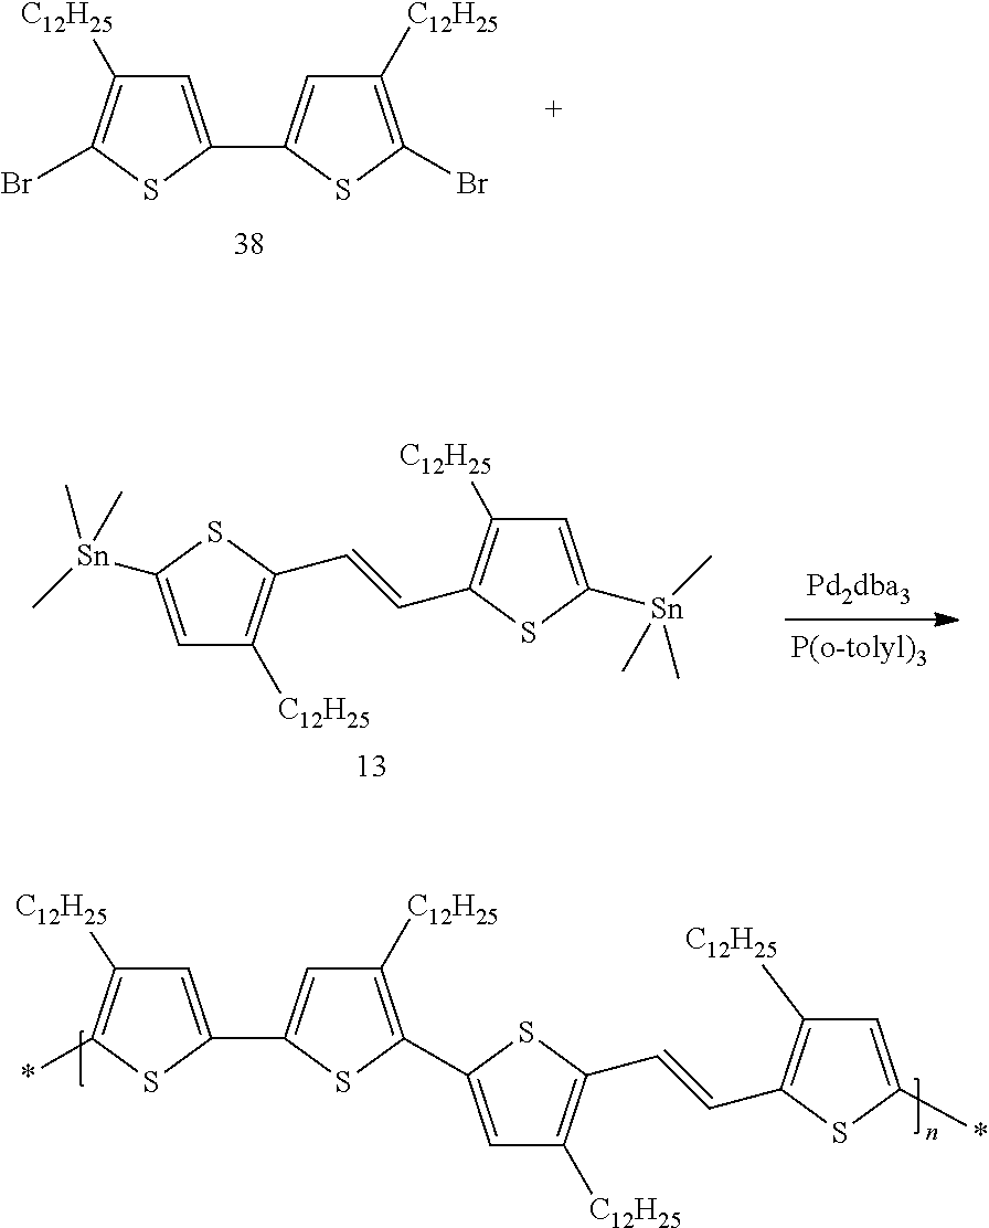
C1=C(C2=CC([C12H25])=C(*)S2)SC(C2=CC([C12H25])=C(C=CC3=C([C12H25])C=C(*)S3)S2)=C1[C12H25].C(=CC1=C([C12H25])C=C([Sn](C)(C)C)S1)C1=C([C12H25])C=C([Sn](C)(C)C)S1.C1([C12H25])=C(Br)SC(C2=CC([C12H25])=C(Br)S2)=C1
